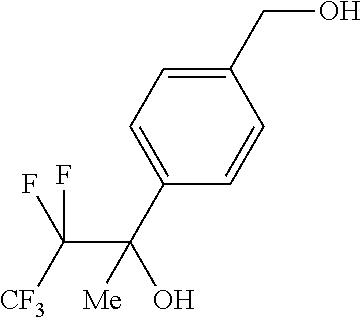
C1(CO)=CC=C(C(O)(C([CF3])(F)F)[Me])C=C1
